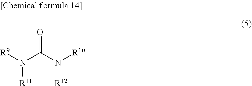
N(C(=O)N([R10])[R12])([R9])[R11]
